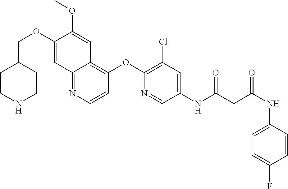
C1(OCC2CCNCC2)=CC2=NC=CC(OC3=C(Cl)C=C(NC(CC(NC4=CC=C(F)C=C4)=O)=O)C=N3)=C2C=C1OC
